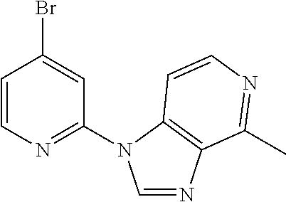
C1=CN=C(N2C=NC3=C2C=CN=C3C)C=C1Br
